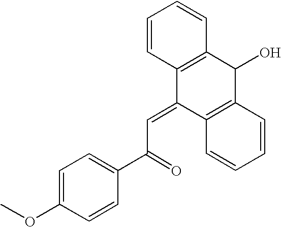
C12=C(C(O)C3=C(C1=CC(=O)C1=CC=C(OC)C=C1)C=CC=C3)C=CC=C2
